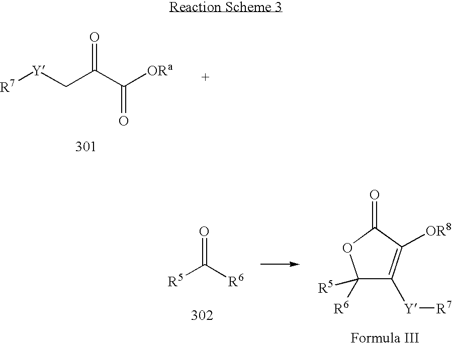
[R7][Y]CC(C([ORa])=O)=O.[R5]C([R6])=O.C1([R6])([R5])C([Y][R7])=C([OR8])C(=O)O1
